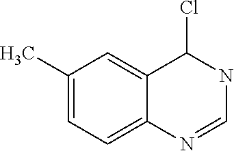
C1=C(C)C=C2C(Cl)NC=NC2=C1
